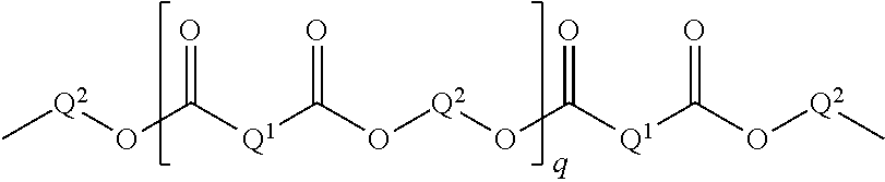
O(C([Q1]C(O[Q2]OC([Q1]C(O[Q2]C)=O)=O)=O)=O)[Q2]C
